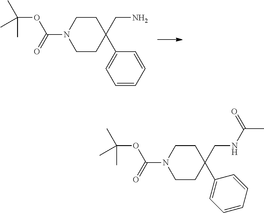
C1CC(CN)(C2=CC=CC=C2)CCN1C(=O)OC(C)(C)C.C1CC(CNC(C)=O)(C2=CC=CC=C2)CCN1C(=O)OC(C)(C)C
